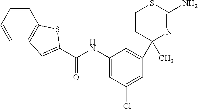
C1CC(C2=CC(NC(=O)C3=CC4=C(C=CC=C4)S3)=CC(Cl)=C2)(C)N=C(N)S1
